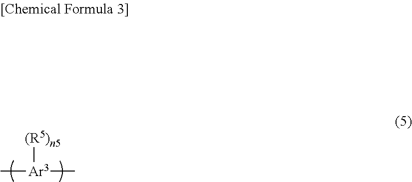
C[Ar3]([(R5)n5])C
